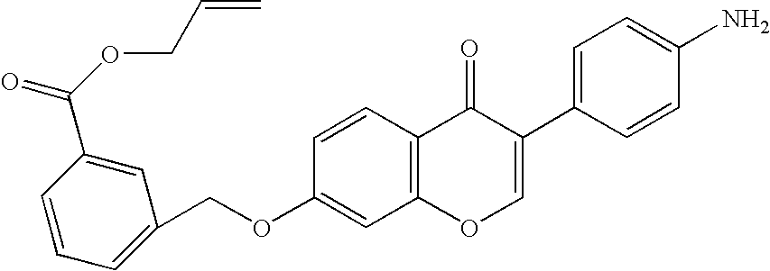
C1(COC2=CC3=C(C=C2)C(=O)C(C2=CC=C(N)C=C2)=CO3)=CC=CC(C(OCC=C)=O)=C1
